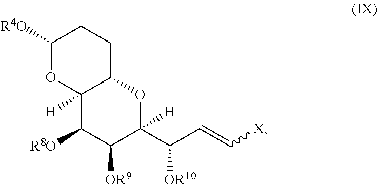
C1([R4O])OC2([H])C(CC1)OC([H])(C(C=C[X])[OR10])C([OR9])C2[R8O]
